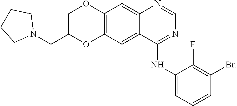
C1=NC2=CC3=C(OC(CN4CCCC4)CO3)C=C2C(NC2=CC=CC(Br)=C2F)=N1
